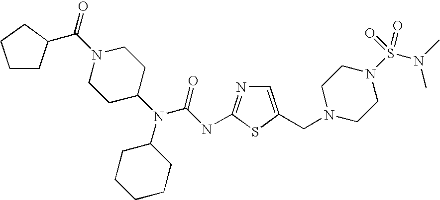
C1=C(CN2CCN(S(N(C)C)(=O)=O)CC2)SC(NC(N(C2CCN(C(=O)C3CCCC3)CC2)C2CCCCC2)=O)=N1
